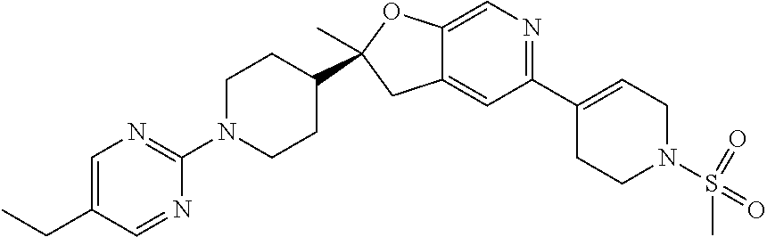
C1(C2=CCN(S(=O)(=O)C)CC2)=NC=C2C(=C1)CC(C)(C1CCN(C3=NC=C(CC)C=N3)CC1)O2
